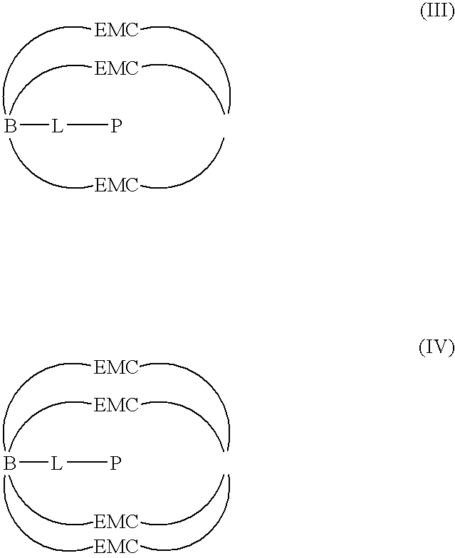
B[L]P.B[L]P
